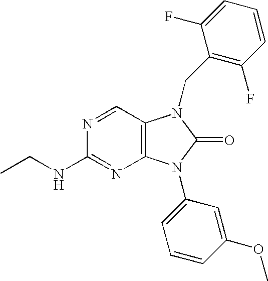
C(NC1=NC2=C(C=N1)N(CC1=C(F)C=CC=C1F)C(=O)N2C1=CC=CC(OC)=C1)C
